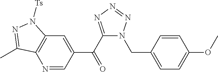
N1=CC(C(C2=NN=NN2CC2=CC=C(OC)C=C2)=O)=CC2=C1C(C)=NN2[Ts]
